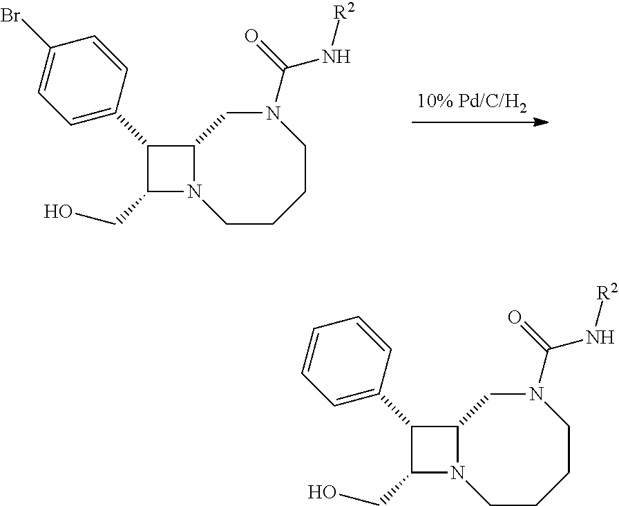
C12N(CCCCN(C(N[R2])=O)C1)C(CO)C2C1=CC=CC=C1.C12N(CCCCN(C(N[R2])=O)C1)C(CO)C2C1=CC=C(Br)C=C1
